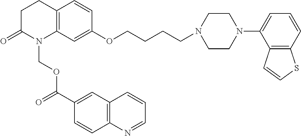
C1C(=O)N(COC(C2=CC3=C(C=C2)N=CC=C3)=O)C2=C(C1)C=CC(OCCCCN1CCN(C3=CC=CC4=C3C=CS4)CC1)=C2
